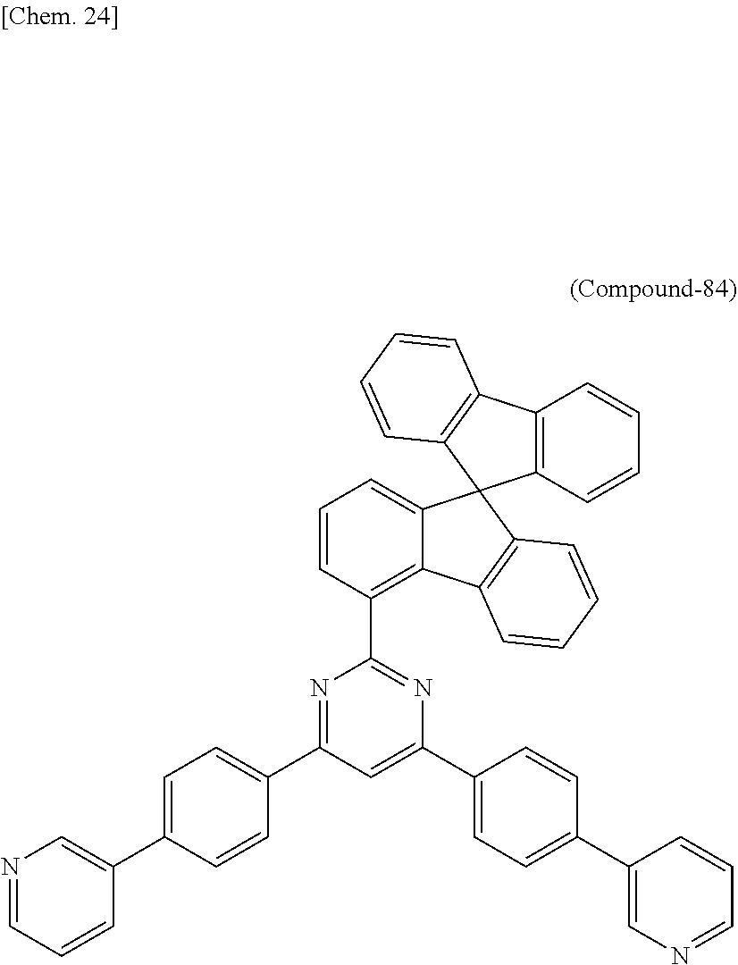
C1(C2=CC=C(C3=CN=CC=C3)C=C2)=NC(C2=C3C(=CC=C2)C2(C4=C3C=CC=C4)C3=C(C4=C2C=CC=C4)C=CC=C3)=NC(C2=CC=C(C3=CN=CC=C3)C=C2)=C1
